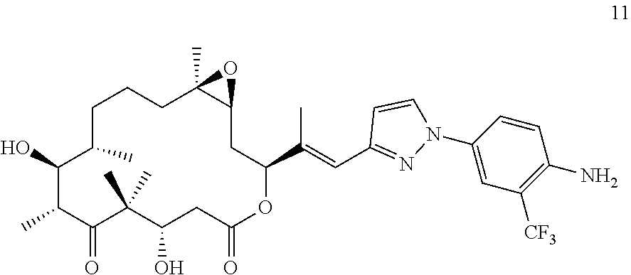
C1(O)C(C)C(=O)C(C)(C)C(O)CC(=O)OC(C(=CC2=NN(C3=CC([CF3])=C(N)C=C3)C=C2)C)CC2C(C)(CCCC1C)O2
